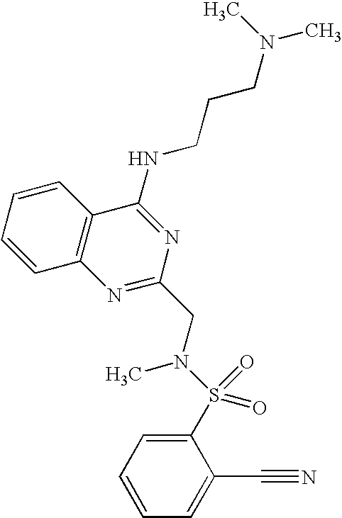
C1=CC=CC2=C1N=C(CN(S(C1=CC=CC=C1C#N)(=O)=O)C)N=C2NCCCN(C)C
